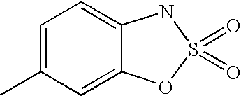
C12=CC(C)=CC=C1NS(=O)(=O)O2
